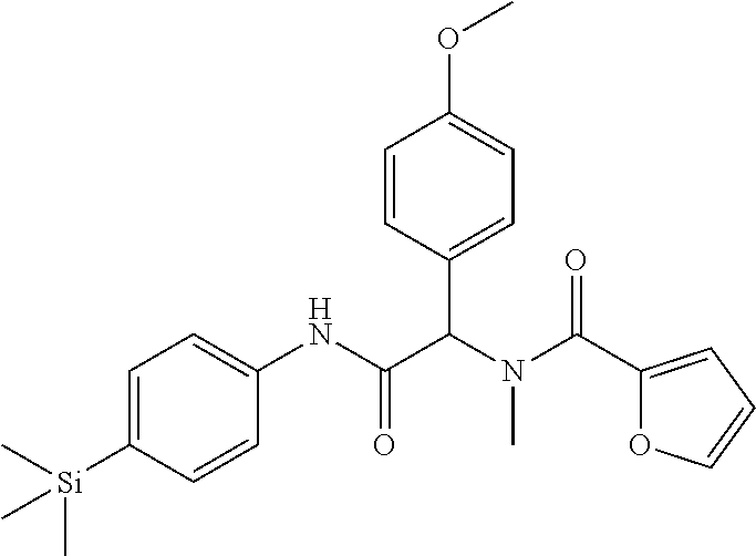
C1=C([Si](C)(C)C)C=CC(NC(C(N(C(=O)C2=CC=CO2)C)C2=CC=C(OC)C=C2)=O)=C1
